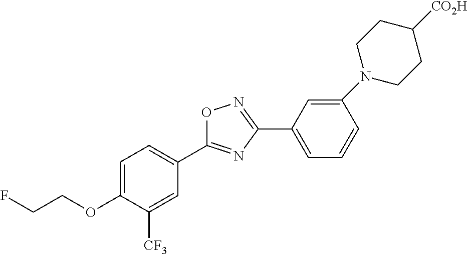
C1=C(OCCF)C([CF3])=CC(C2=NC(C3=CC=CC(N4CCC([CO2H])CC4)=C3)=NO2)=C1
